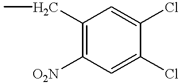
C1(CC)=C([O2N])C=C(Cl)C(Cl)=C1
